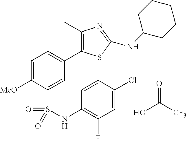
C1=C([MeO])C(S(=O)(=O)NC2=C(F)C=C(Cl)C=C2)=CC(C2=C(C)N=C(NC3CCCCC3)S2)=C1.OC(=O)[CF3]
